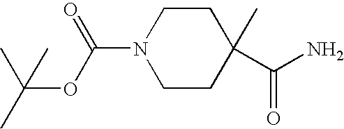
N1(C(OC(C)(C)C)=O)CCC(C)(C(N)=O)CC1
